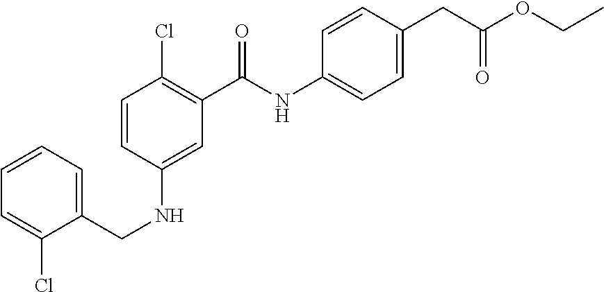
C1=CC=C(CNC2=CC(C(NC3=CC=C(CC(OCC)=O)C=C3)=O)=C(Cl)C=C2)C(Cl)=C1
